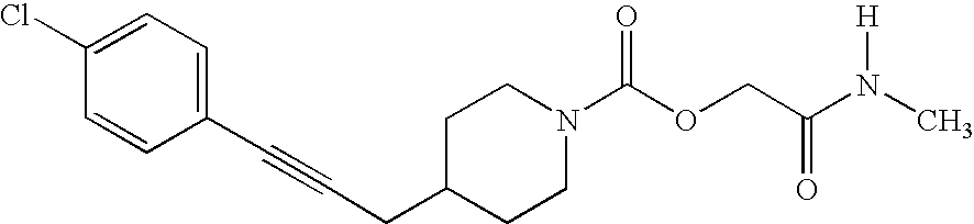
C1(CC#CC2=CC=C(Cl)C=C2)CCN(C(OCC(=O)N([H])C)=O)CC1
